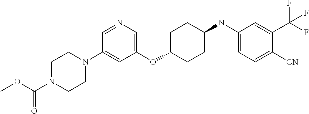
C1(OC2CCC(NC3=CC=C([CN])C(C(F)(F)F)=C3)CC2)=CN=CC(N2CCN(C(OC)=O)CC2)=C1
